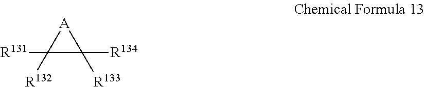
C1([R131])([R132])C([R133])([R134])[A]1
